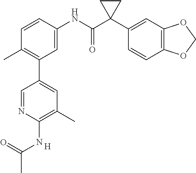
C1=C(NC(C2(C3=CC4=C(C=C3)OCO4)CC2)=O)C=CC(C)=C1C1=CC(C)=C(NC(C)=O)N=C1.[H]
